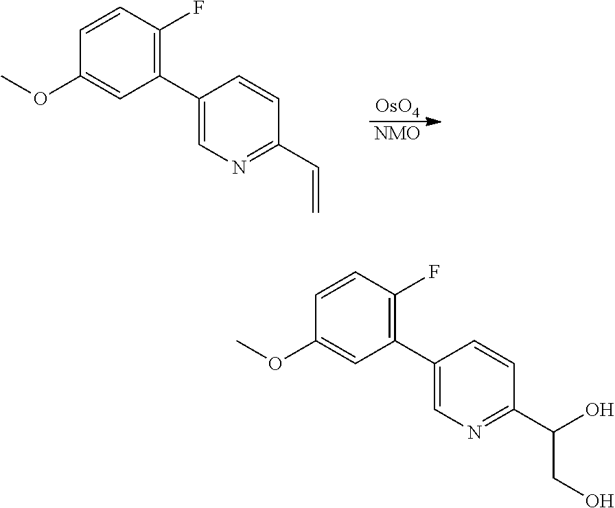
[OsO4].[NMO].C1=CC(F)=C(C2=CN=C(C=C)C=C2)C=C1OC.C1=CC(F)=C(C2=CN=C(C(CO)O)C=C2)C=C1OC
